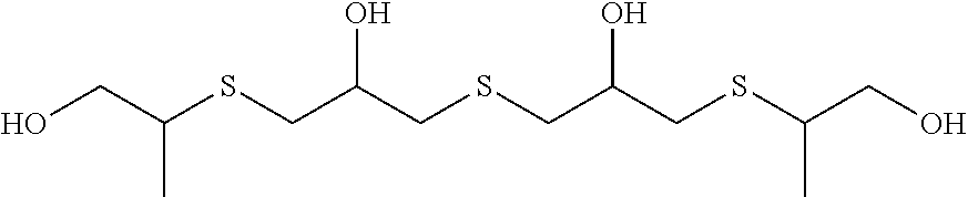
OCC(SCC(CSCC(CSC(CO)C)O)O)C
